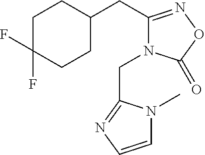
C1C(F)(F)CCC(CC2=NOC(=O)N2CC2=NC=CN2C)C1
